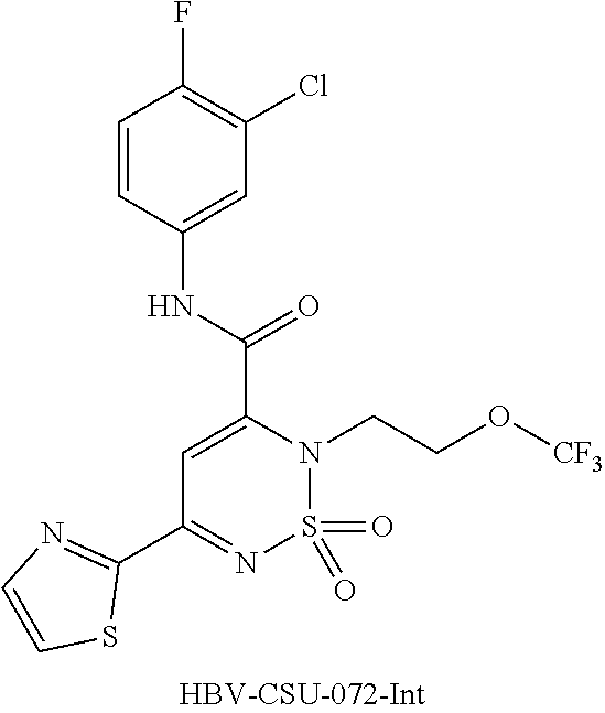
C1=CC(NC(=O)C2=CC(C3=NC=CS3)=NS(=O)(=O)N2CCO[CF3])=CC(Cl)=C1F
